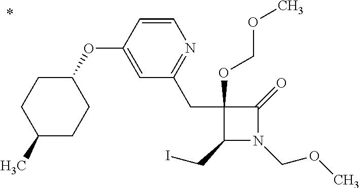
C1(CI)N(COC)C(=O)C1(CC1=NC=CC(OC2CCC(C)CC2)=C1)OCOC
